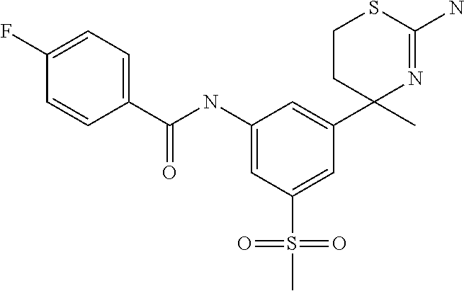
C1CC(C2=CC(NC(C3=CC=C(F)C=C3)=O)=CC(S(C)(=O)=O)=C2)(C)N=C(N)S1
